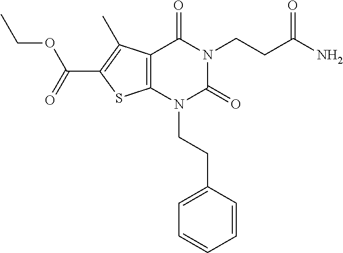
C12=C(N(CCC3=CC=CC=C3)C(=O)N(CCC(N)=O)C1=O)SC(C(=O)OCC)=C2C
